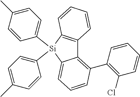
C12=C(C3=C(Cl)C=CC=C3)C=CC=C1[Si](C1=CC=C(C)C=C1)(C1=CC=C(C)C=C1)C1=C2C=CC=C1
